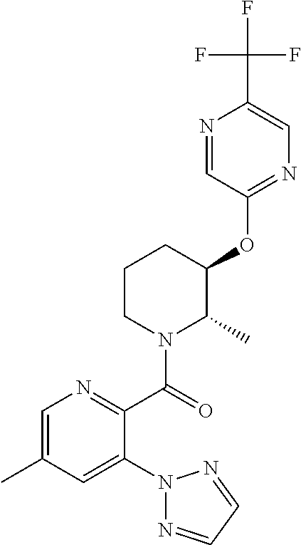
C1(OC2C(C)N(C(=O)C3=NC=C(C)C=C3N3N=CC=N3)CCC2)=NC=C(C(F)(F)F)N=C1
